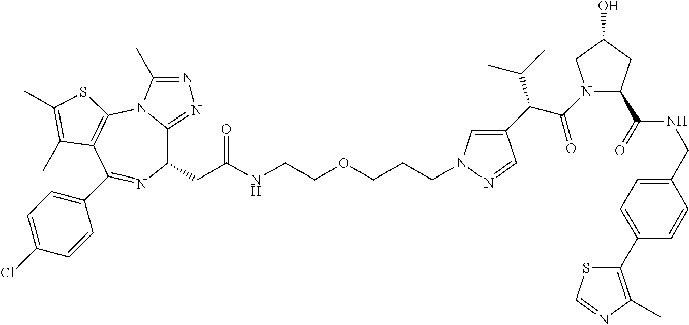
C1(CC(NCCOCCCN2C=C(C(C(N3C(C(=O)NCC4=CC=C(C5=C(C)N=CS5)C=C4)CC(O)C3)=O)C(C)C)C=N2)=O)C2=NN=C(C)N2C2=C(C(C3=CC=C(Cl)C=C3)=N1)C(C)=C(C)S2
